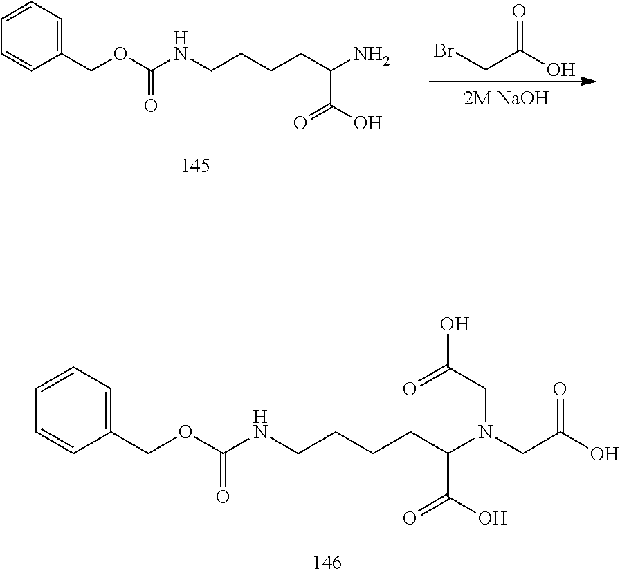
C1=CC=C(COC(NCCCCC(N)C(O)=O)=O)C=C1.BrCC(O)=O.C1=CC=C(COC(NCCCCC(N(CC(O)=O)CC(O)=O)C(O)=O)=O)C=C1
